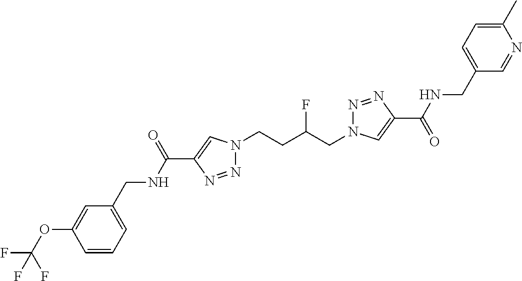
C1(C(NCC2=CC=CC(OC(F)(F)F)=C2)=O)=CN(CCC(CN2N=NC(C(=O)NCC3=CC=C(C)N=C3)=C2)F)N=N1
